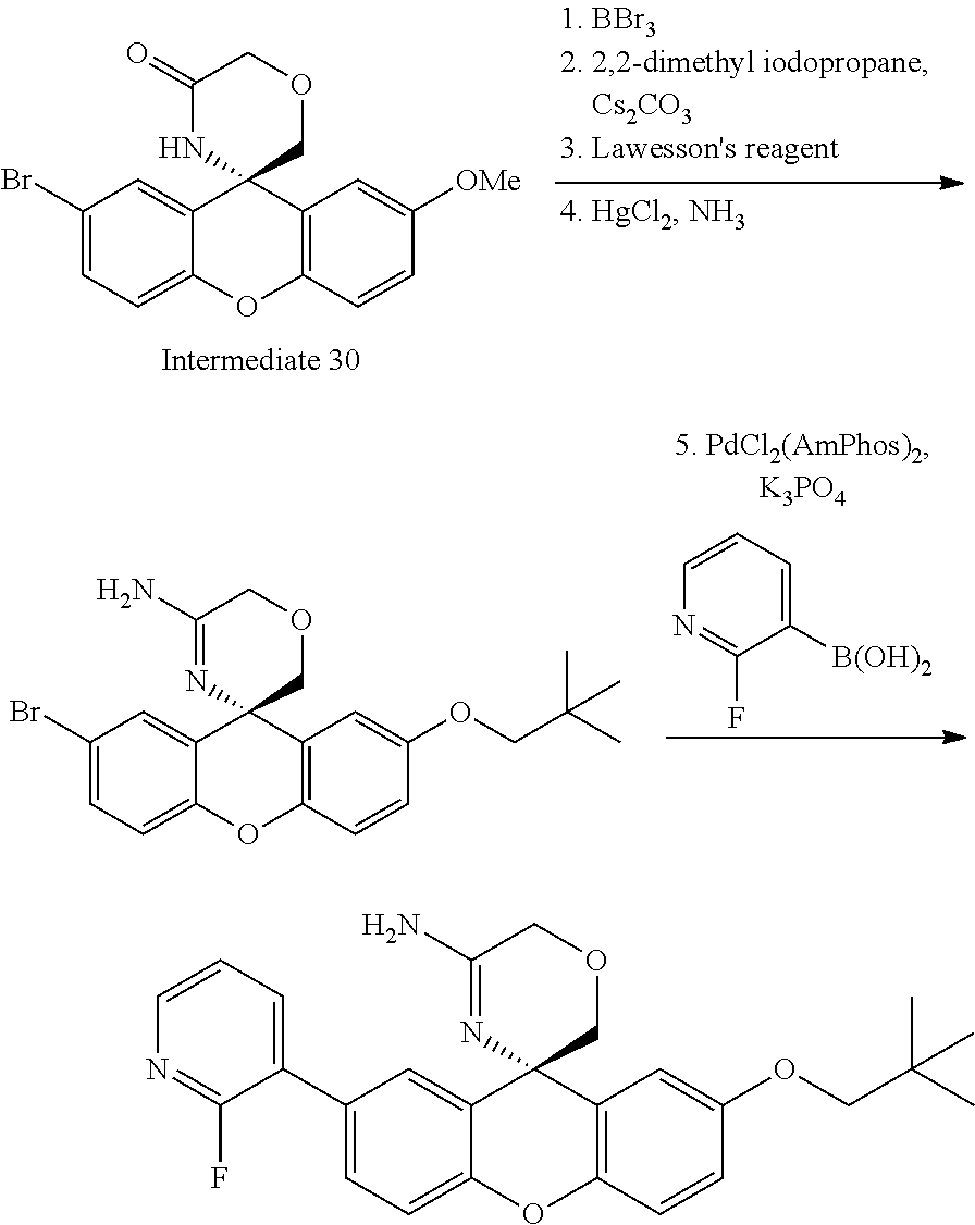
C1(Br)=CC=C2C(=C1)C1(C3=C(O2)C=CC([OMe])=C3)COCC(=O)N1.C1([B(OH)2])=CC=CN=C1F.C1(Br)=CC=C2C(=C1)C1(C3=C(O2)C=CC(OCC(C)(C)C)=C3)COCC(N)=N1.C1(C2=CC=CN=C2F)=CC=C2C(=C1)C1(C3=C(O2)C=CC(OCC(C)(C)C)=C3)COCC(N)=N1
